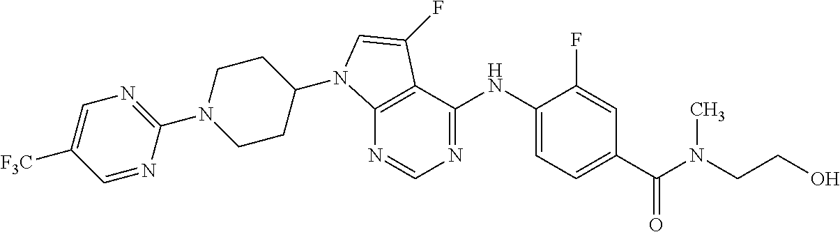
C1(N2CCC(N3C4=C(C(NC5=CC=C(C(N(C)CCO)=O)C=C5F)=NC=N4)C(F)=C3)CC2)=NC=C([F3C])C=N1
